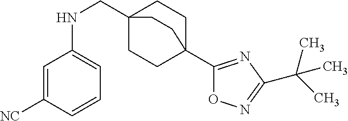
C1=C([NC])C=CC=C1NCC12CCC(C3=NC(C(C)(C)C)=NO3)(CC1)CC2
